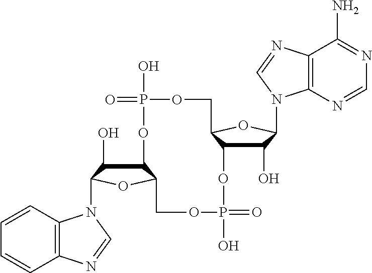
C12C(O)C(N3C4=C(C=CC=C4)N=C3)OC1COP(O)(=O)OC1C(O)C(N3C4=C(C(N)=NC=N4)N=C3)OC1COP(O)(=O)O2
